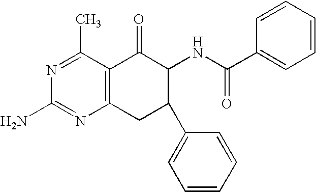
C12=C(CC(C3=CC=CC=C3)C(NC(=O)C3=CC=CC=C3)C1=O)N=C(N)N=C2C
